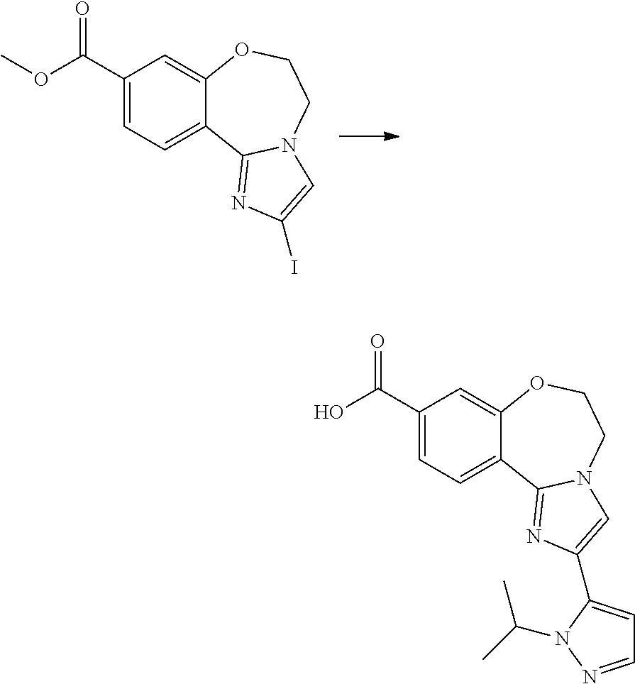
C1(C(OC)=O)=CC=C2C(=C1)OCCN1C2=NC(I)=C1.C1(C(=O)O)=CC=C2C(=C1)OCCN1C2=NC(C2=CC=NN2C(C)C)=C1
